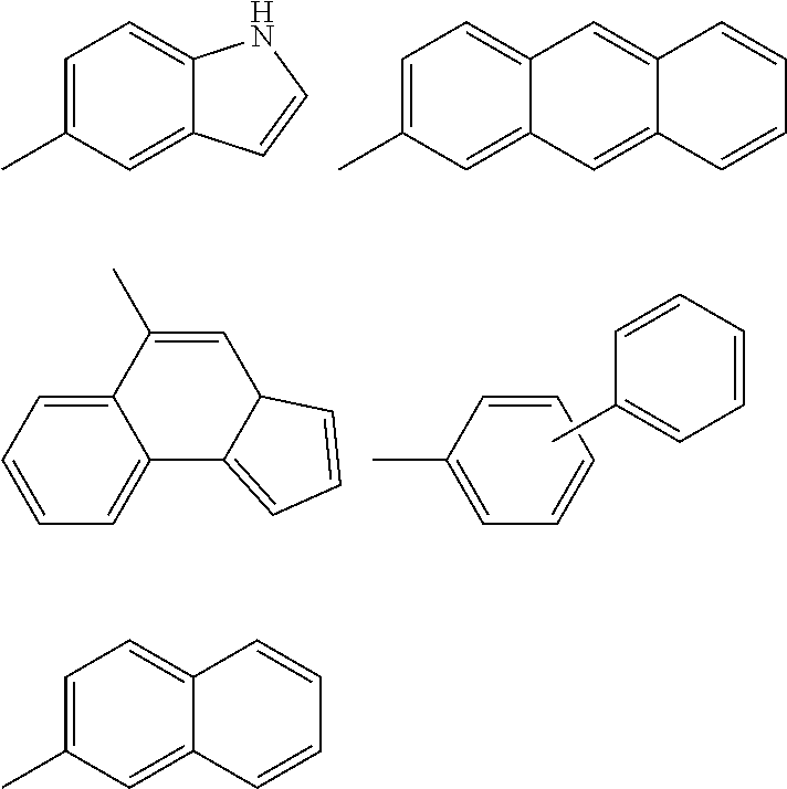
C1=C(C)C=C2C(=C1)NC=C2.C1=C(C)C=C2C(=C1)C=C1C(=C2)C=CC=C1.C12=CC=CC=C1C1=CC=CC1C=C2C.C1=CC=CC=C1C.CC1=CC=CC=C1.C1=C(C)C=C2C(=C1)C=CC=C2
